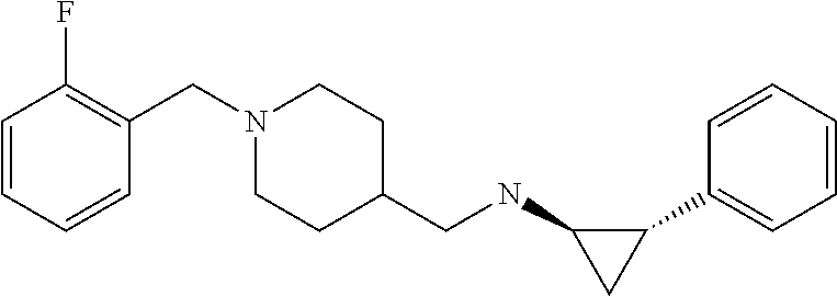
C1(C2=CC=CC=C2)C(NCC2CCN(CC3=C(F)C=CC=C3)CC2)C1
